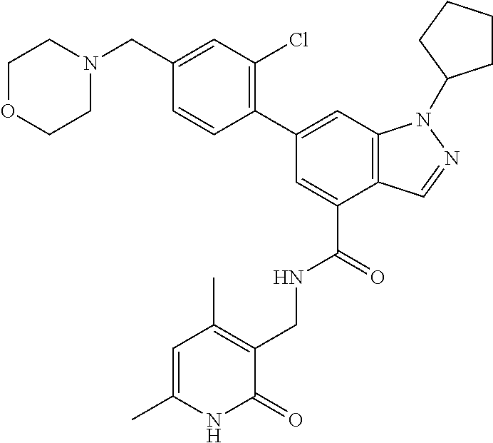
C12=C(C=C(C3=C(Cl)C=C(CN4CCOCC4)C=C3)C=C1C(=O)NCC1=C(C)C=C(C)NC1=O)N(C1CCCC1)N=C2
